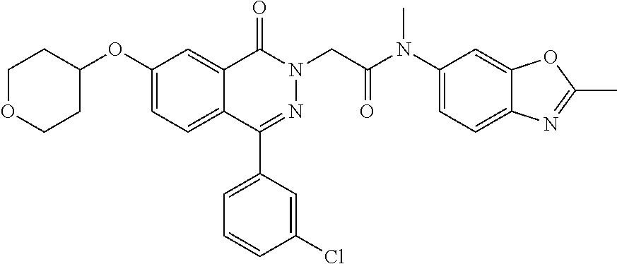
C1(OC2CCOCC2)=CC=C2C(=C1)C(=O)N(CC(N(C1=CC=C3C(=C1)OC(C)=N3)C)=O)N=C2C1=CC=CC(Cl)=C1
